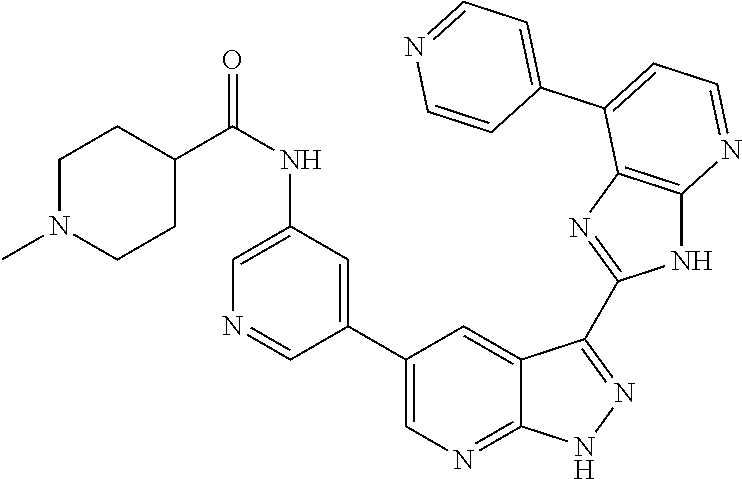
C1(NC(C2CCN(C)CC2)=O)=CN=CC(C2=CN=C3C(=C2)C(C2=NC4=C(N2)N=CC=C4C2=CC=NC=C2)=NN3)=C1
